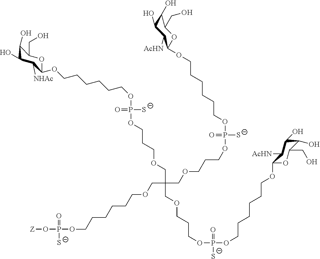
[Z]OP(=O)([S-])OCCCCCCOCC(COCCCOP([S-])(=O)OCCCCCCOC1OC(CO)C(O)C(O)C1[AcHN])(COCCCOP(OCCCCCCOC1OC(CO)C(O)C(O)C1[NHAc])([S-])=O)COCCCOP(OCCCCCCOC1OC(CO)C(O)C(O)C1[AcHN])(=O)[S-]
